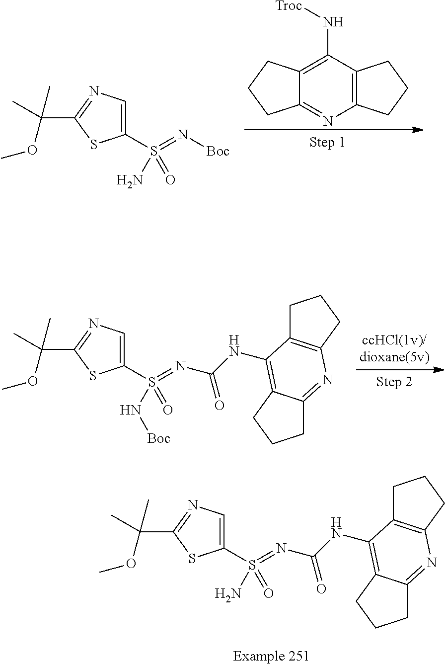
C1(S(=N[Boc])(N)=O)=CN=C(C(OC)(C)C)S1.C12=C(N[Troc])C3=C(N=C1CCC2)CCC3.C1(S(=NC(NC2=C3C(=NC4=C2CCC4)CCC3)=O)(N[Boc])=O)=CN=C(C(OC)(C)C)S1.C1(S(=NC(NC2=C3C(=NC4=C2CCC4)CCC3)=O)(N)=O)=CN=C(C(OC)(C)C)S1
